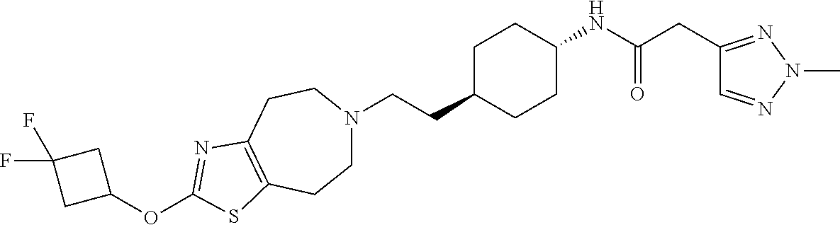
C(CC1CCC(NC(CC2=NN(C)N=C2)=O)CC1)N1CCC2=C(CC1)N=C(OC1CC(F)(F)C1)S2
